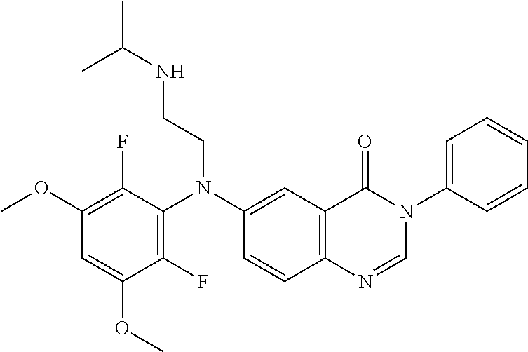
C1(OC)=C(F)C(N(CCNC(C)C)C2=CC3=C(C=C2)N=CN(C2=CC=CC=C2)C3=O)=C(F)C(OC)=C1
